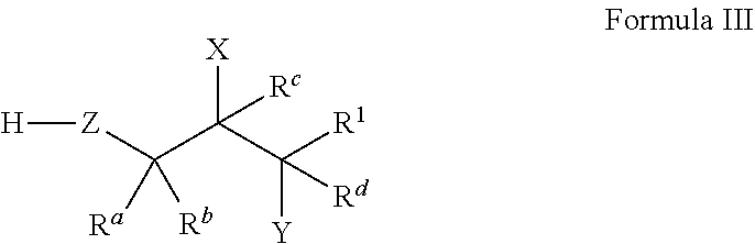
[Z](C(C(C([R1])([Rd])[Y])([X])[Rc])([Ra])[Rb])[H]
